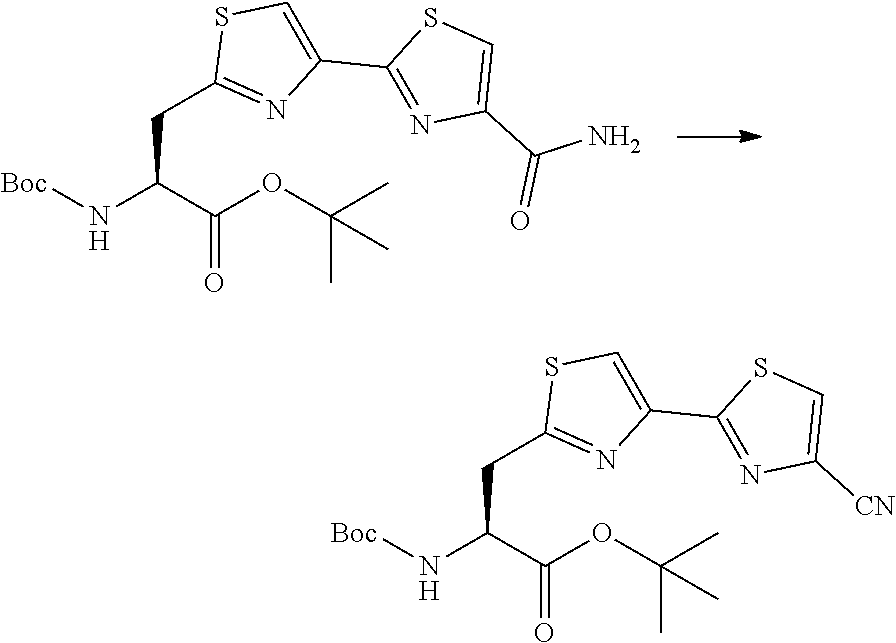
C1(CC(C(OC(C)(C)C)=O)N[Boc])=NC(C2=NC(C(N)=O)=CS2)=CS1.C1(CC(C(OC(C)(C)C)=O)N[Boc])=NC(C2=NC([CN])=CS2)=CS1
